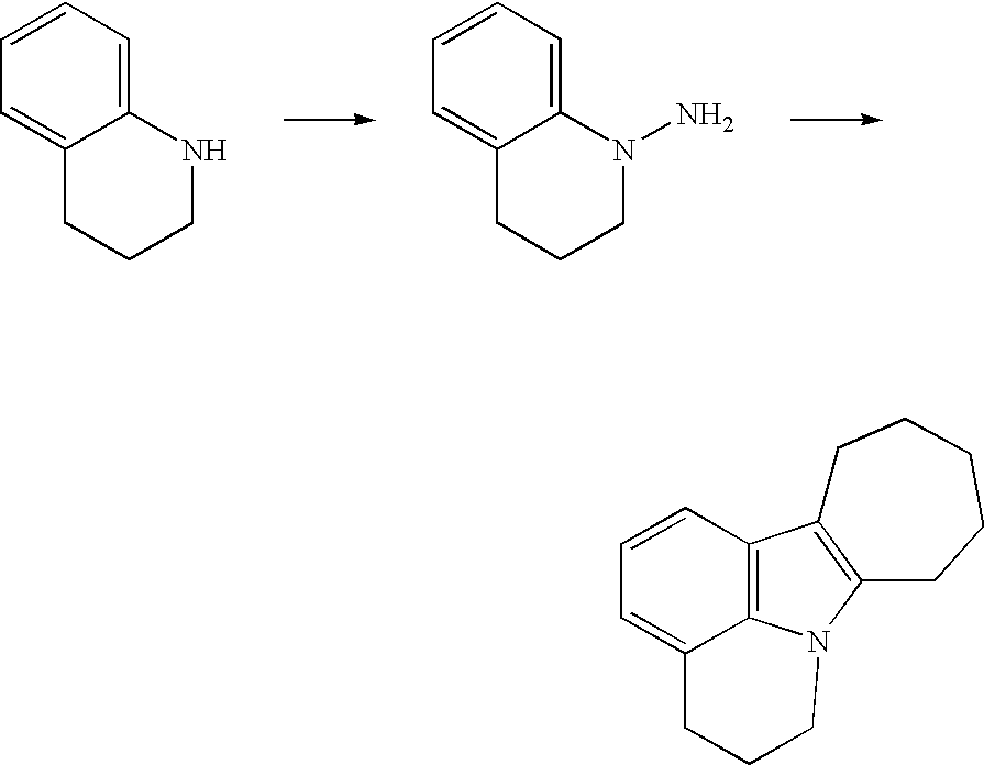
C1=CC=C2C(=C1)CCCN2.C1=CC=C2C(=C1)CCCN2N.C1=C2C3=C(C=C1)C1=C(CCCCC1)N3CCC2
